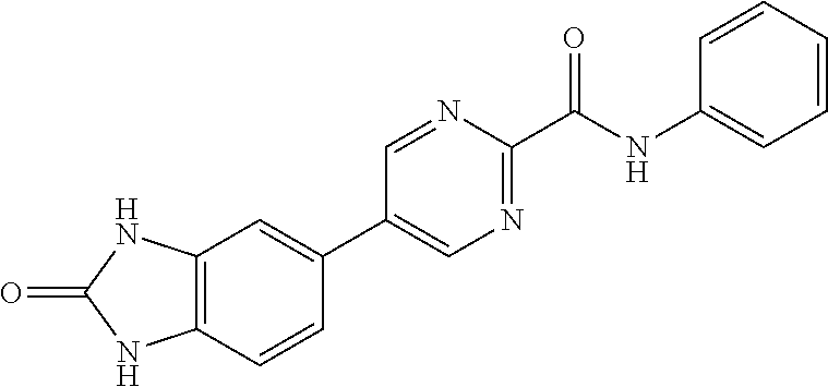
C12=C(C=CC(C3=CN=C(C(NC4=CC=CC=C4)=O)N=C3)=C1)NC(=O)N2
